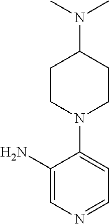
C1=C(N)C(N2CCC(N(C)C)CC2)=CC=N1
